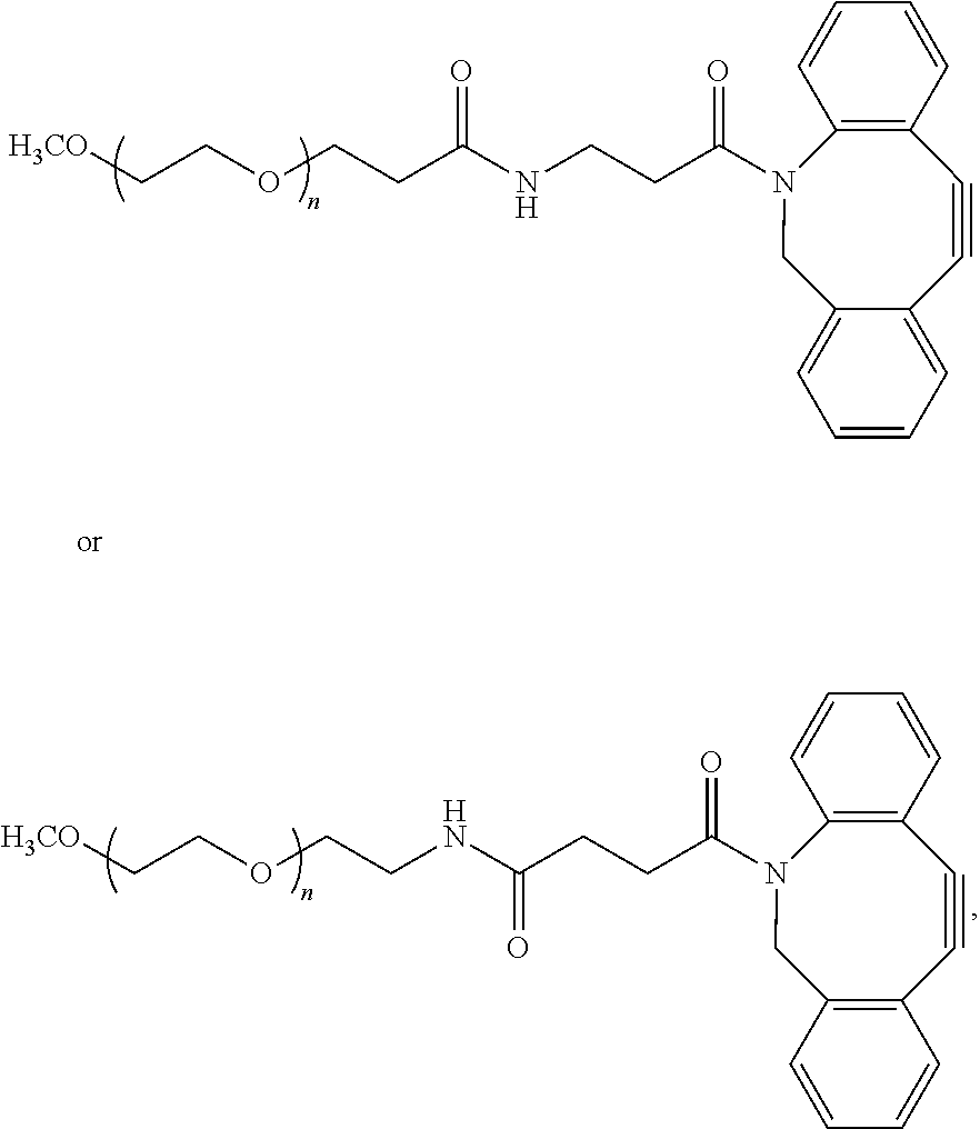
[H3CO]CCOCCC(NCCC(N1CC2=CC=CC=C2C#CC2=C1C=CC=C2)=O)=O.[H3CO]CCOCCNC(CCC(N1CC2=C(C#CC3=C1C=CC=C3)C=CC=C2)=O)=O
